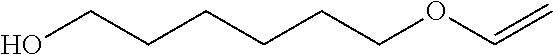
C(CO)CCCCOC=C
